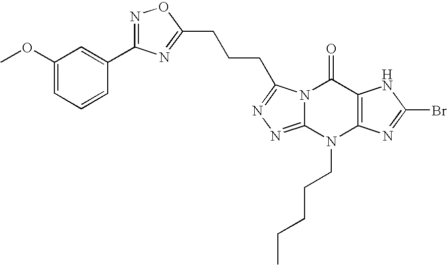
N12C(=NN=C1CCCC1=NC(C3=CC(OC)=CC=C3)=NO1)N(CCCCC)C1=C(C2=O)NC(Br)=N1
